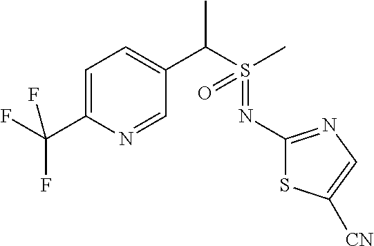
C1=C(C(F)(F)F)N=CC(C(S(C)(=O)=NC2=NC=C([CN])S2)C)=C1
